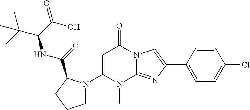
C1(N2CCCC2C(=O)NC(C(C)(C)C)C(O)=O)=CC(=O)N2C(=NC(C3=CC=C(Cl)C=C3)=C2)N1C
